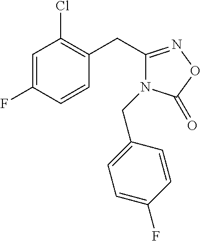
C1=C(F)C=CC(CC2=NOC(=O)N2CC2=CC=C(F)C=C2)=C1Cl
